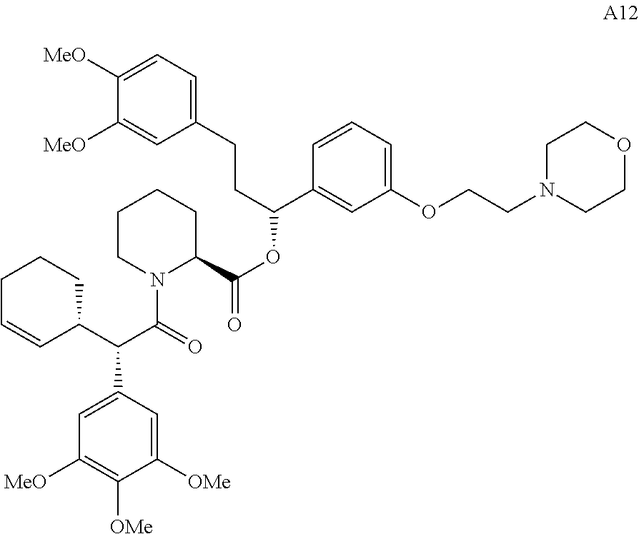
C1CN(C(=O)C(C2=CC([MeO])=C([OMe])C([OMe])=C2)C2C=CCCC2)C(C(=O)OC(C2=CC(OCCN3CCOCC3)=CC=C2)CCC2=CC=C([MeO])C([MeO])=C2)CC1
